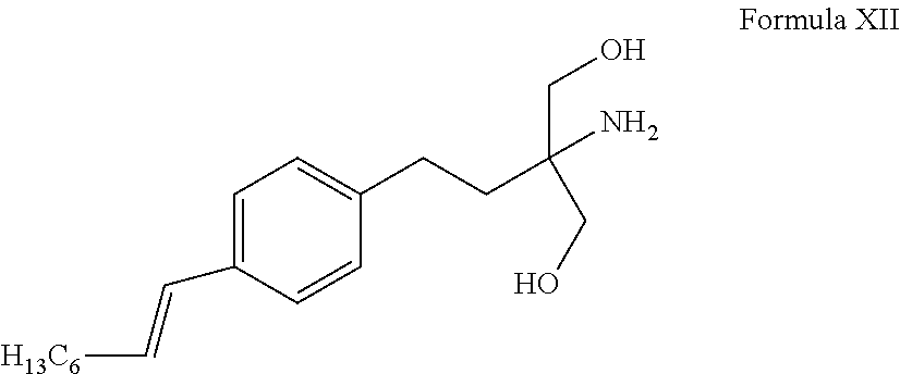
C1=C(C=C[H13C6])C=CC(CCC(N)(CO)CO)=C1
